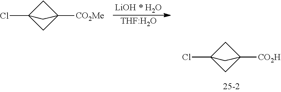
C1C2(Cl)CC1([CO2Me])C2.[LiOH * H2O].[THF:H2O].C1C2(Cl)CC1([CO2H])C2
